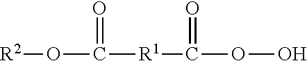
[R2]OC([R1]C(OO)=O)=O
